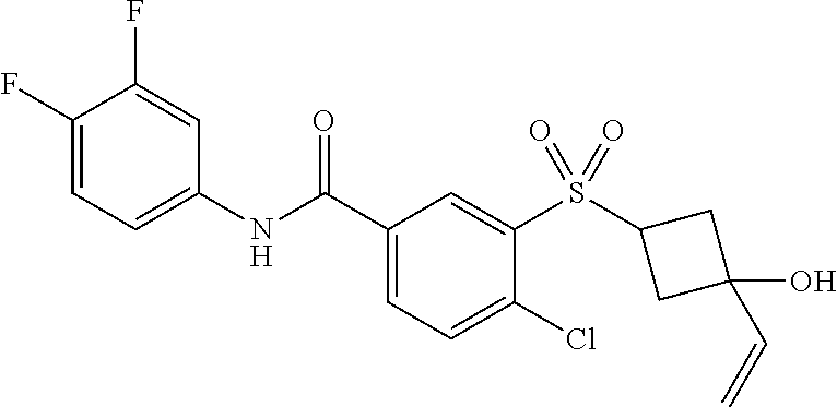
C1(F)=CC=C(NC(C2=CC=C(Cl)C(S(C3CC(O)(C=C)C3)(=O)=O)=C2)=O)C=C1F
